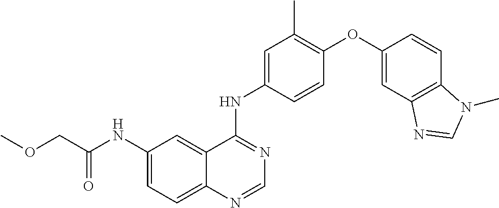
C12=CC=C(NC(COC)=O)C=C1C(NC1=CC(C)=C(OC3=CC4=C(C=C3)N(C)C=N4)C=C1)=NC=N2
